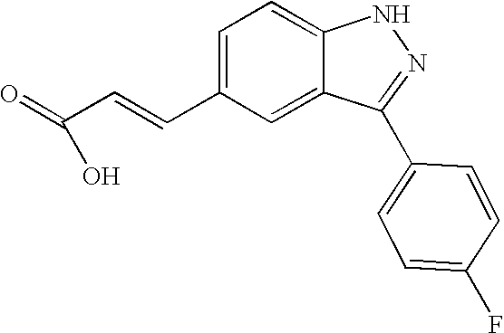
O=C(C=CC1=CC=C2C(=C1)C(C1=CC=C(F)C=C1)=NN2)O
